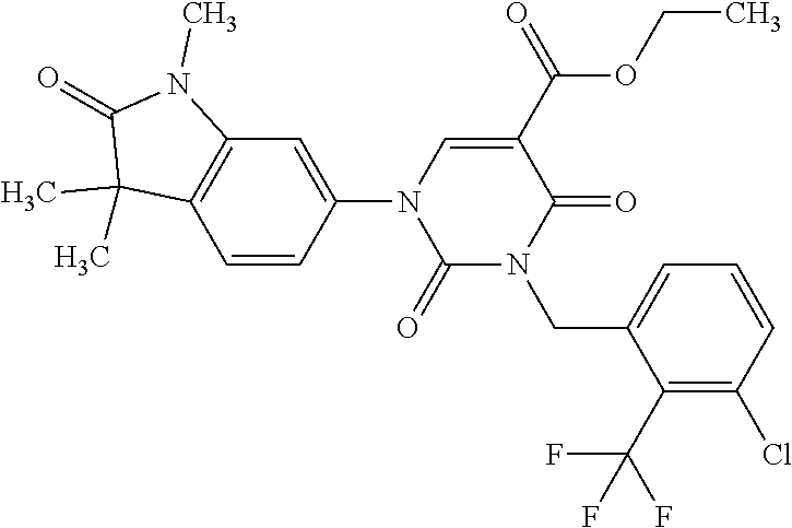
C1=CC(N2C(=O)N(CC3=CC=CC(Cl)=C3C(F)(F)F)C(=O)C(C(OCC)=O)=C2)=CC2=C1C(C)(C)C(=O)N2C
